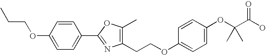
C1=CC(OCCC)=CC=C1C1=NC(CCOC2=CC=C(OC(C(O)=O)(C)C)C=C2)=C(C)O1
